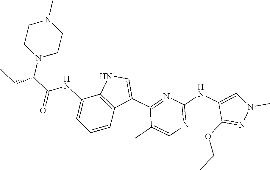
N1=C(NC2=CN(C)N=C2OCC)N=C(C2=CNC3=C2C=CC=C3NC(C(N2CCN(C)CC2)CC)=O)C(C)=C1
